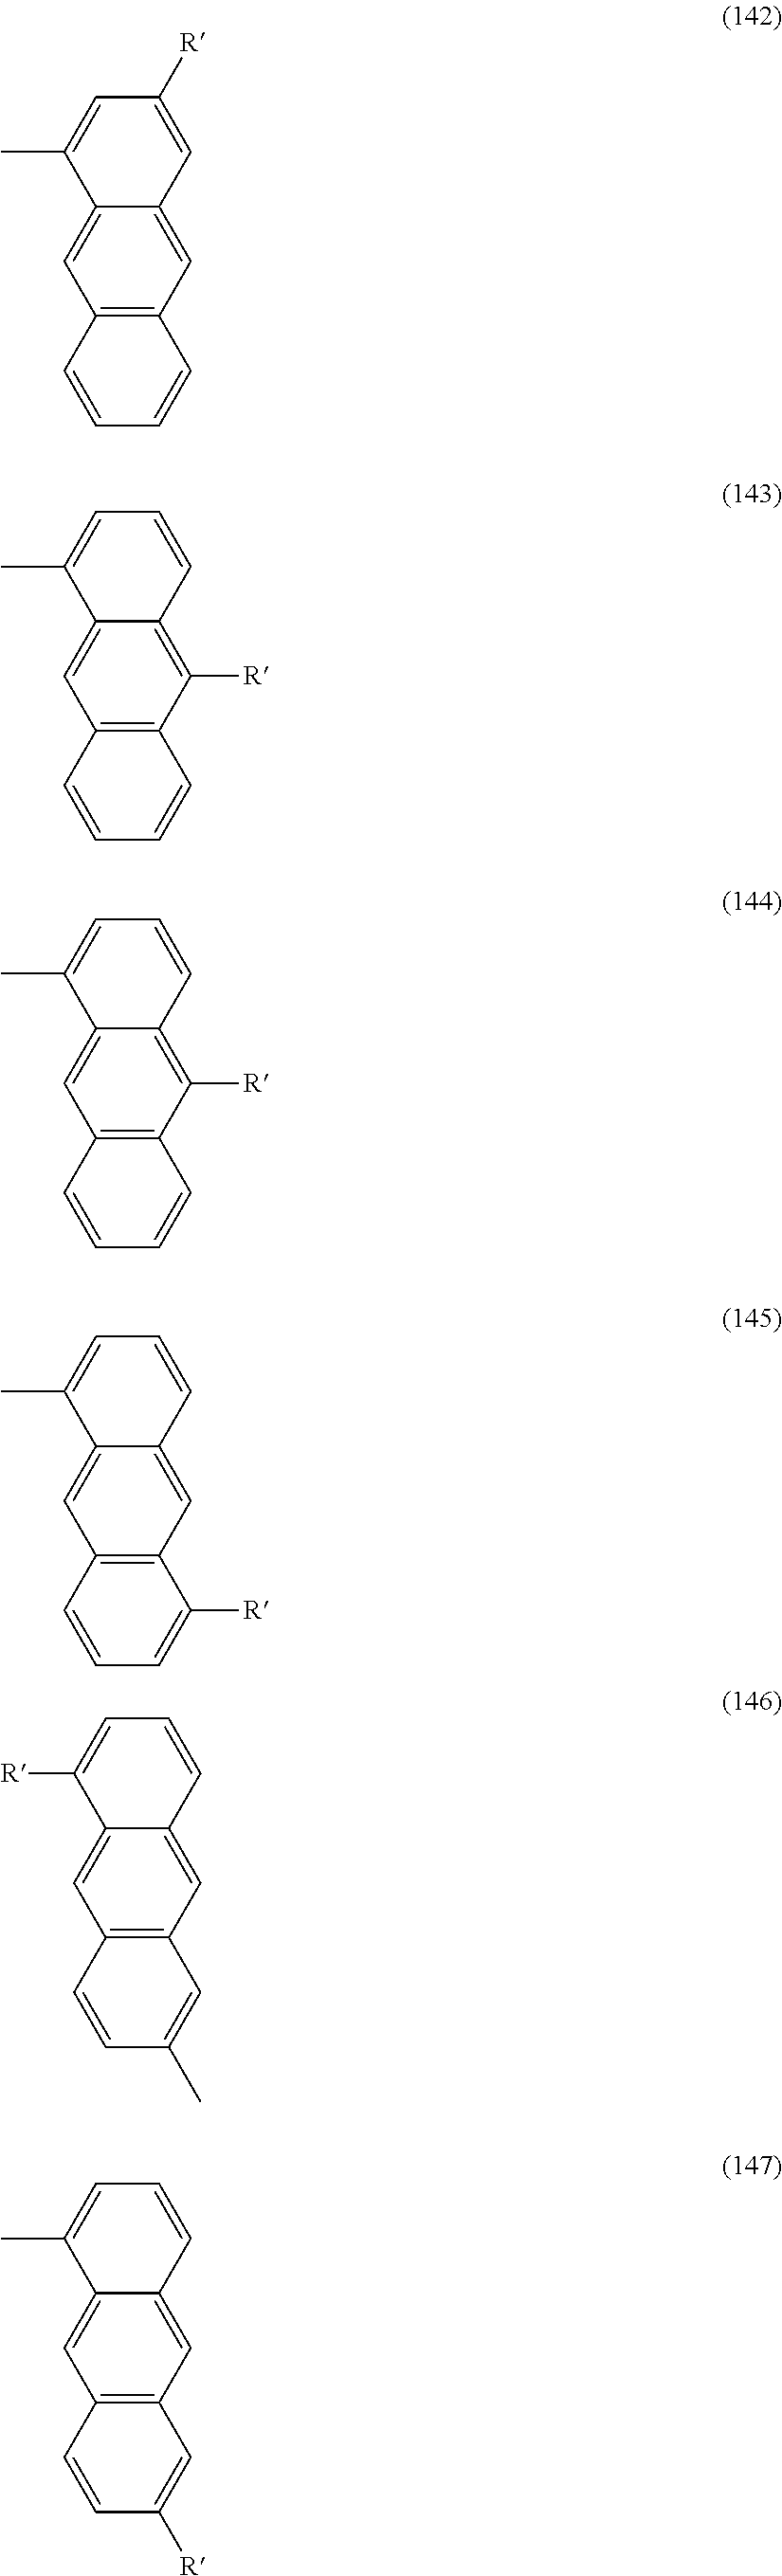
C12=C(C=C3C(=C1)C(C)=CC([R])=C3)C=CC=C2.C12=C(C([R])=C3C(=C1)C(C)=CC=C3)C=CC=C2.C12=C(C([R])=C3C(=C1)C(C)=CC=C3)C=CC=C2.C12=C(C=C3C(=C1)C(C)=CC=C3)C([R])=CC=C2.C12=C(C=C3C(=C1)C([R])=CC=C3)C=C(C)C=C2.C12=C(C=C3C(=C1)C(C)=CC=C3)C=C([R])C=C2
